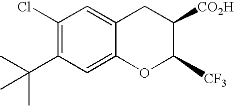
C12=CC(C(C)(C)C)=C(Cl)C=C1CC([CO2H])C([CF3])O2
